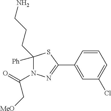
C1([Ph])(CCCN)N(C(C[MeO])=O)N=C(C2=CC(Cl)=CC=C2)S1
